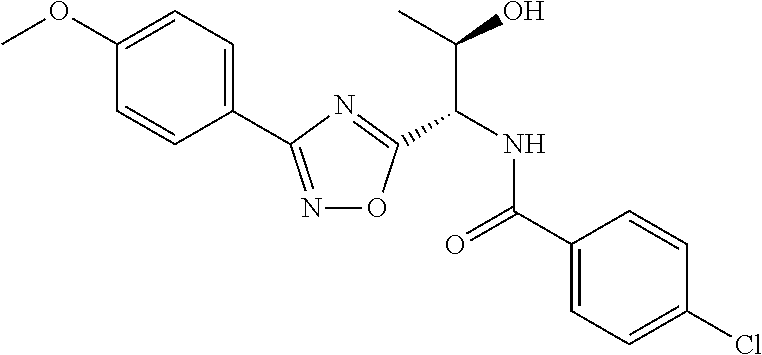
C1=C(OC)C=CC(C2=NOC(C(C(C)O)NC(=O)C3=CC=C(Cl)C=C3)=N2)=C1
